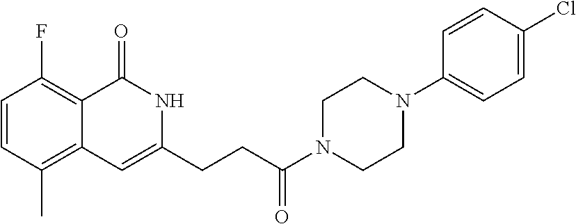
C1=CC(C)=C2C(=C1F)C(=O)NC(CCC(N1CCN(C3=CC=C(Cl)C=C3)CC1)=O)=C2
